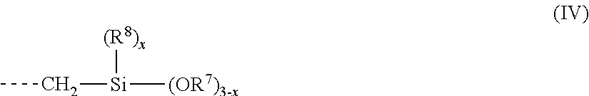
CC[Si]([(R8)x])[(OR7)3-x]
